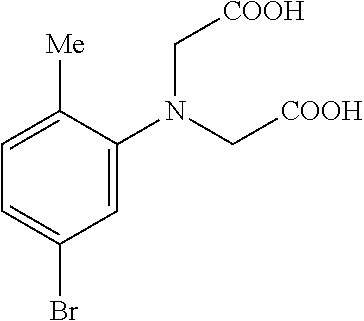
C1=C(N(C[COOH])C[COOH])C([Me])=CC=C1Br
